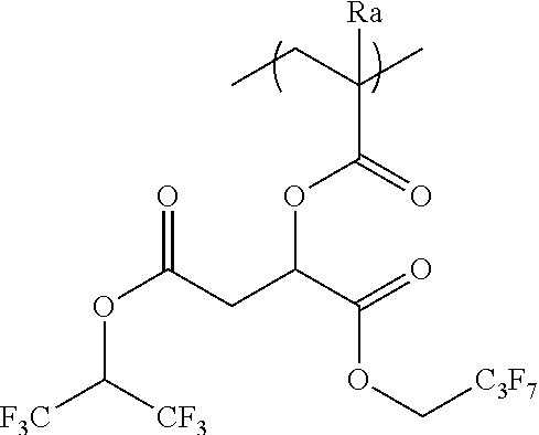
CCC(C)(C(=O)OC(C(OC[C3F7])=O)CC(=O)OC([CF3])[F3C])[Ra]
